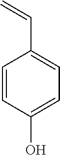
C1=CC(O)=CC=C1C=C
